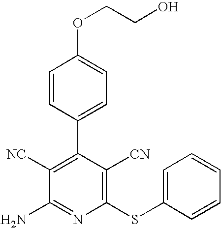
C1=CC(C2=C([NC])C(N)=NC(SC3=CC=CC=C3)=C2[CN])=CC=C1OCCO
